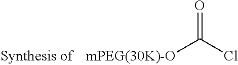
[mPEG(30K)-O]C(Cl)=O
